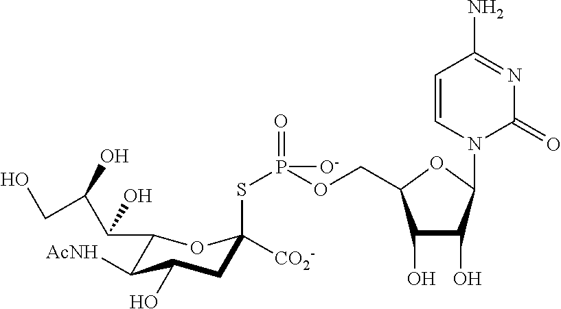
C1(O)C(O)C(N2C(=O)N=C(N)C=C2)OC1COP(SC1([CO2-])CC(O)C([AcNH])C(C(O)C(O)CO)O1)([O-])=O
